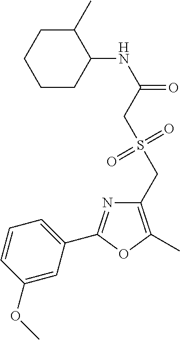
C1CC(NC(=O)CS(CC2=C(C)OC(C3=CC=CC(OC)=C3)=N2)(=O)=O)C(C)CC1
